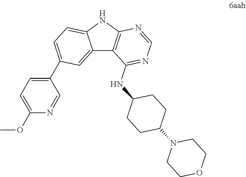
C1COCCN1C1CCC(NC2=NC=NC3=C2C2=CC(C4=CC=C(OC)N=C4)=CC=C2N3)CC1
